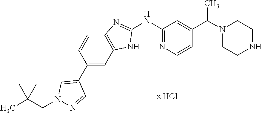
C1(NC2=NC=CC(C(N3CCNCC3)C)=C2)=NC2=C(N1)C=C(C1=CN(CC3(C)CC3)N=C1)C=C2
